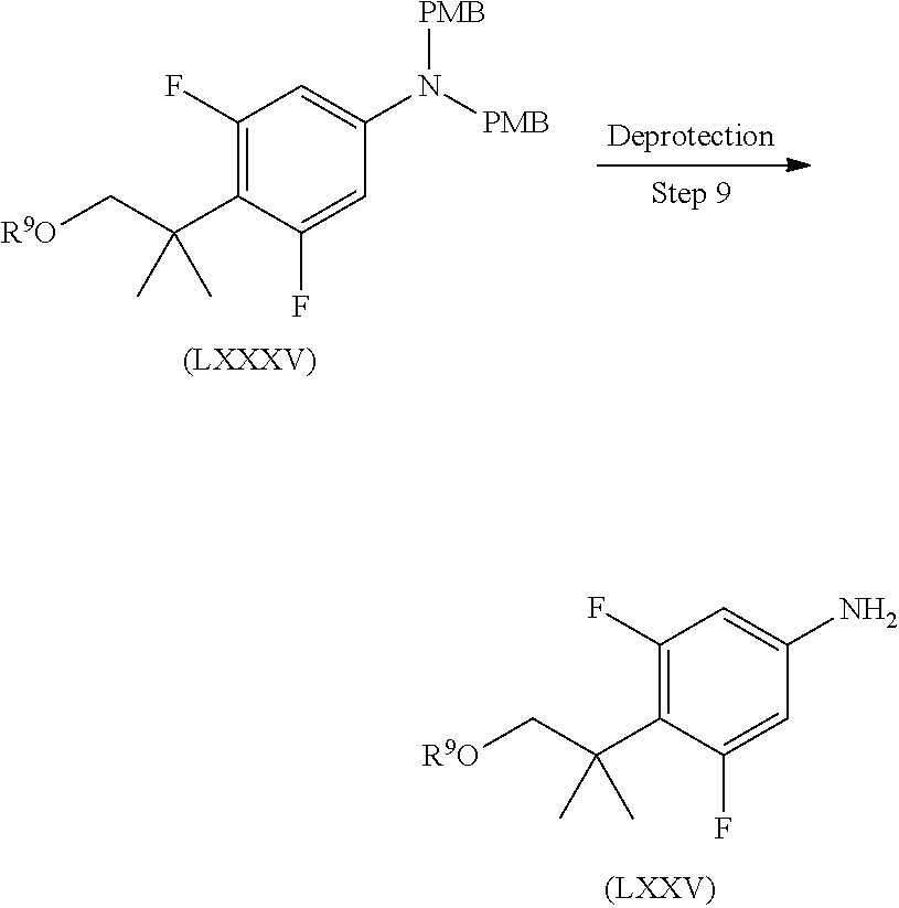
C1(F)=C(C(C[R9O])(C)C)C(F)=CC(N([PMB])[PMB])=C1.C1(F)=C(C(C[R9O])(C)C)C(F)=CC(N)=C1
